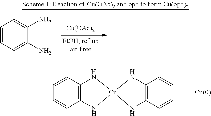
[Cu(OAc)2].C1=CC=C(N)C(N)=C1.C12=C(C=CC=C1)N[Cu]1(N2)NC2=C(C=CC=C2)N1
